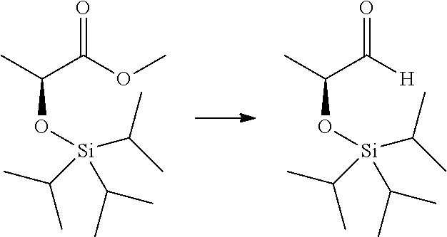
C(O[Si](C(C)C)(C(C)C)C(C)C)(C)C(OC)=O.C(O[Si](C(C)C)(C(C)C)C(C)C)(C)C([H])=O
